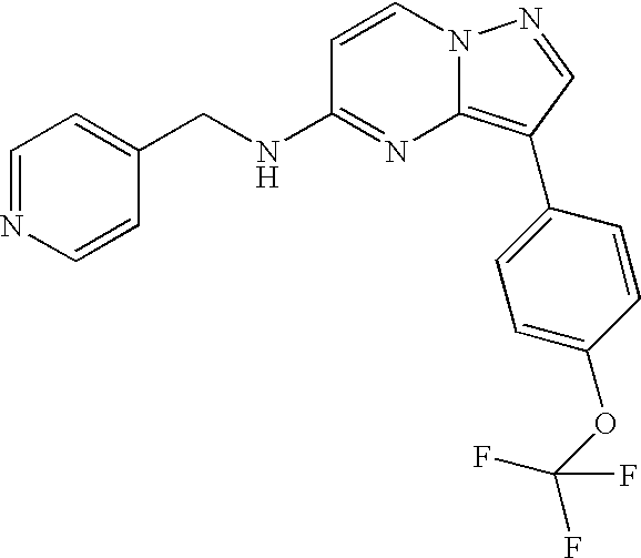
C1(CNC2=NC3=C(C4=CC=C(OC(F)(F)F)C=C4)C=NN3C=C2)=CC=NC=C1
